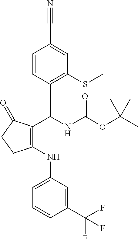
C1=CC(C(C2=C(NC3=CC=CC(C(F)(F)F)=C3)CCC2=O)NC(OC(C)(C)C)=O)=C(SC)C=C1C#N
